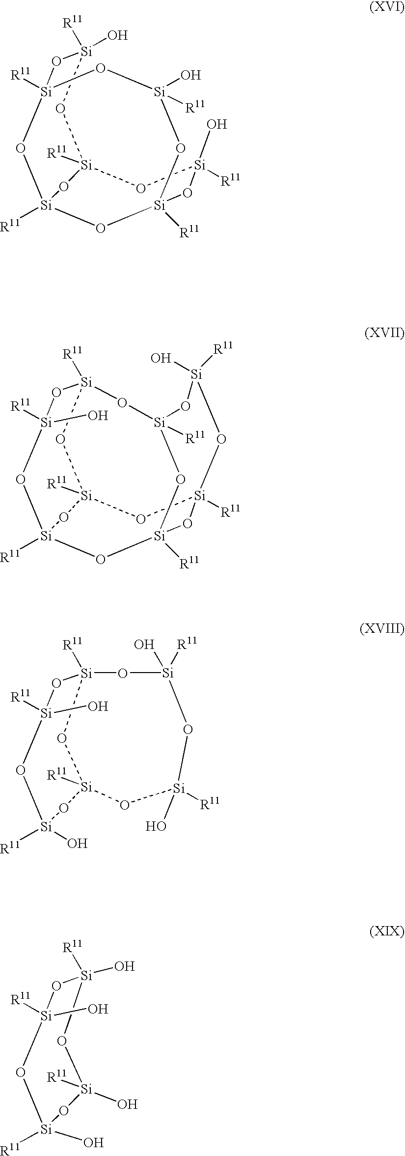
[Si]1([R11])(O)O[Si]2([R11])O[Si](O)([R11])O[Si]3([R11])O[Si]([R11])(O[Si]([R11])(O[Si](O)([R11])O3)O1)O2.[Si]12([R11])O[Si]3([R11])O[Si]4([R11])O[Si]([R11])(O[Si]([R11])(O[Si]([R11])(O)O1)O3)O[Si]([R11])(O[Si]([R11])(O)O4)O2.[Si]12([R11])O[Si]([R11])(O[Si](O)([R11])O[Si]([R11])(O)O1)O[Si]([R11])(O)O[Si]([R11])(O)O2.[Si]1([R11])(O)O[Si](O)([R11])O[Si]([R11])(O)O[Si]([R11])(O)O1
